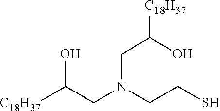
[C18H37]C(CN(CCS)CC([C18H37])O)O
